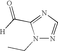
N1(CC)N=CN=C1C([H])=O
